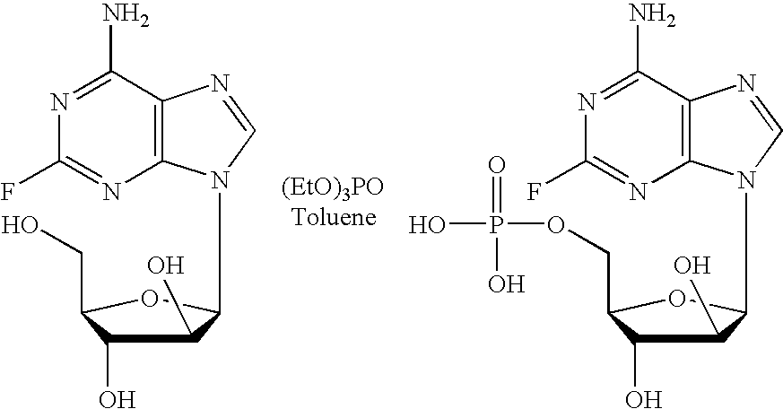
C1(O)C(O)C(CO)OC1N1C2=C(N=C1)C(N)=NC(F)=N2.C1(O)C(O)C(COP(O)(=O)O)OC1N1C2=C(N=C1)C(N)=NC(F)=N2
